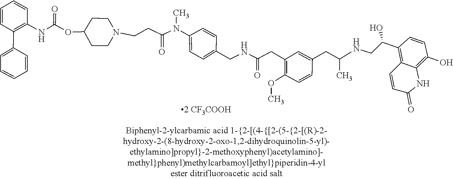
O(C)C1=C(CC(=O)NCC2=CC=C(N(C)C(CCN3CCC(OC(NC4=C(C5=CC=CC=C5)C=CC=C4)=O)CC3)=O)C=C2)C=C(CC(NCC(C2=C3C(=C(O)C=C2)NC(=O)C=C3)O)C)C=C1
